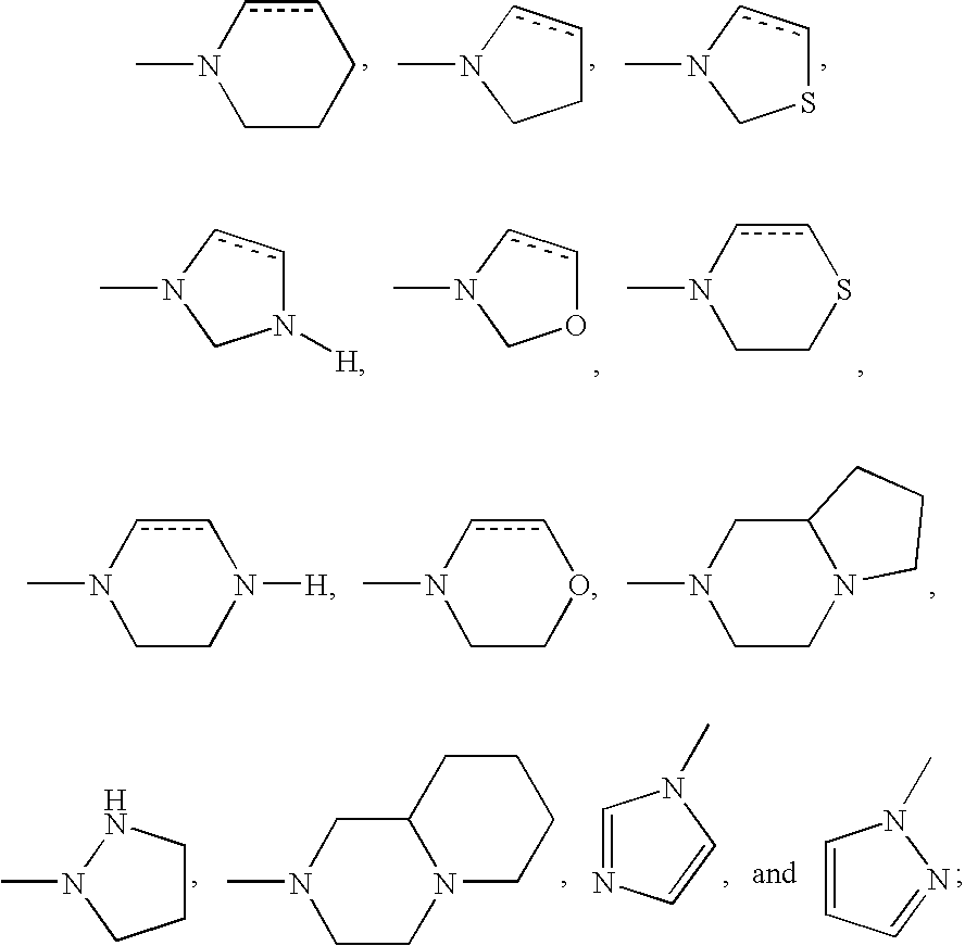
CN1CCCcc1.CN1CCcc1.CN1CScc1.CN1CN([H])cc1.CN1COcc1.CN1CCScc1.CN1CCN([H])cc1.CN1CCOcc1.CN1CCN2C(C1)CCC2.CN1CCCN1.CN1CCN2C(C1)CCCC2.C1=NC=CN1C.C1=CC=NN1C
